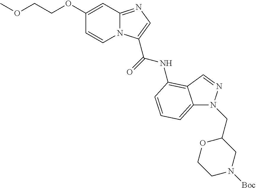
C1(OCCOC)=CC2=NC=C(C(=O)NC3=C4C(=CC=C3)N(CC3CN([Boc])CCO3)N=C4)N2C=C1
